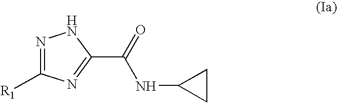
N1=C([R1])N=C(C(=O)NC2CC2)N1
